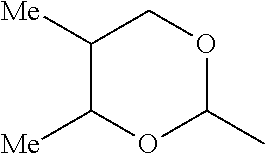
C1([Me])C([Me])OC(C)OC1
